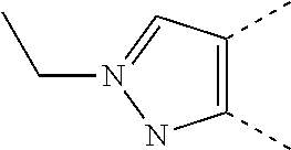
C1(C)=C(C)C=N(CC)N1
